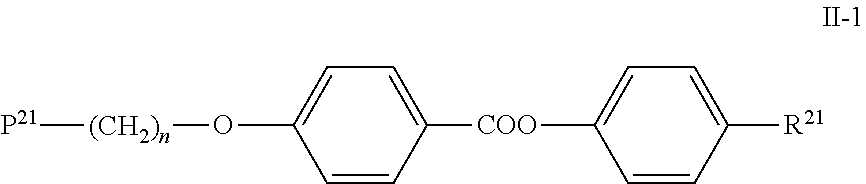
[P21][(CH2)n]OC1=CC=C([COO]C2=CC=C([R21])C=C2)C=C1
